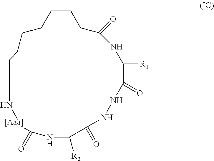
C1CCC(=O)NC([R1])C(=O)NNC(=O)C([R2])NC(=O)[[Aaa]]NCCCCC1
